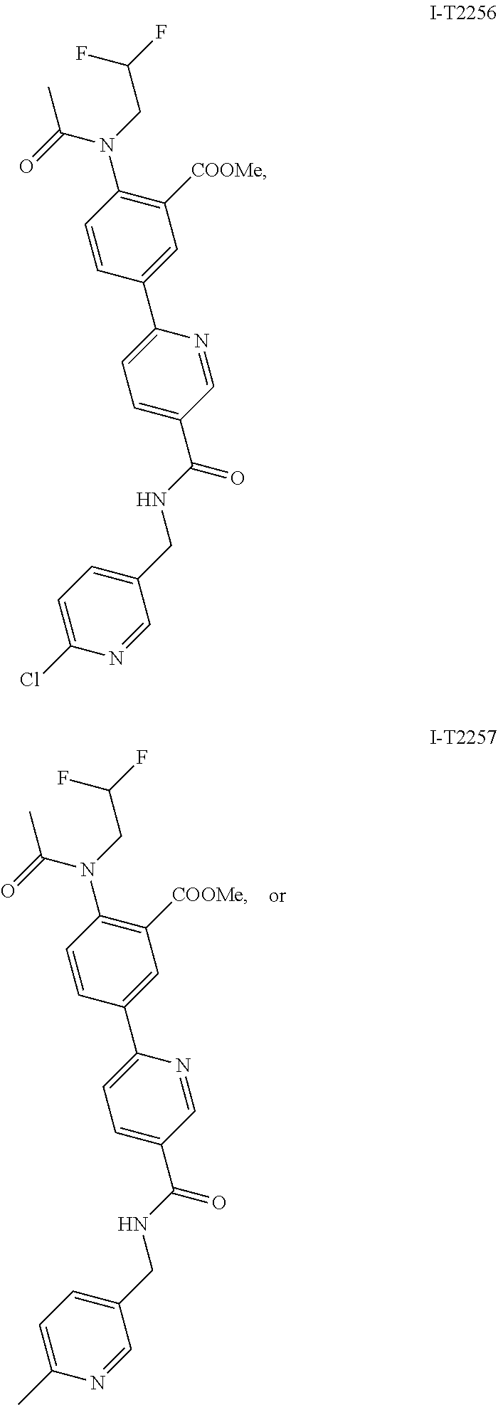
C(NC(C1=CC=C(C2=CC([COOMe])=C(N(C(=O)C)CC(F)F)C=C2)N=C1)=O)C1=CC=C(C)N=C1.C(NC(C1=CC=C(C2=CC([COOMe])=C(N(C(=O)C)CC(F)F)C=C2)N=C1)=O)C1=CC=C(Cl)N=C1
